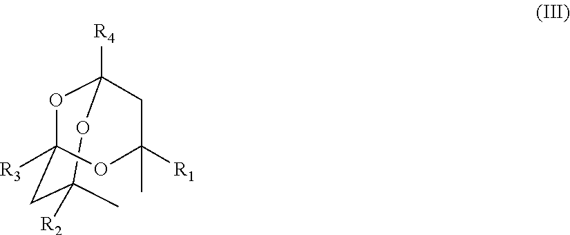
O1C2([R4])CC(C)([R1])OC1([R3])CC([R2])(C)O2
